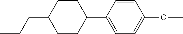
CCCC1CCC(C2=CC=C(OC)C=C2)CC1
